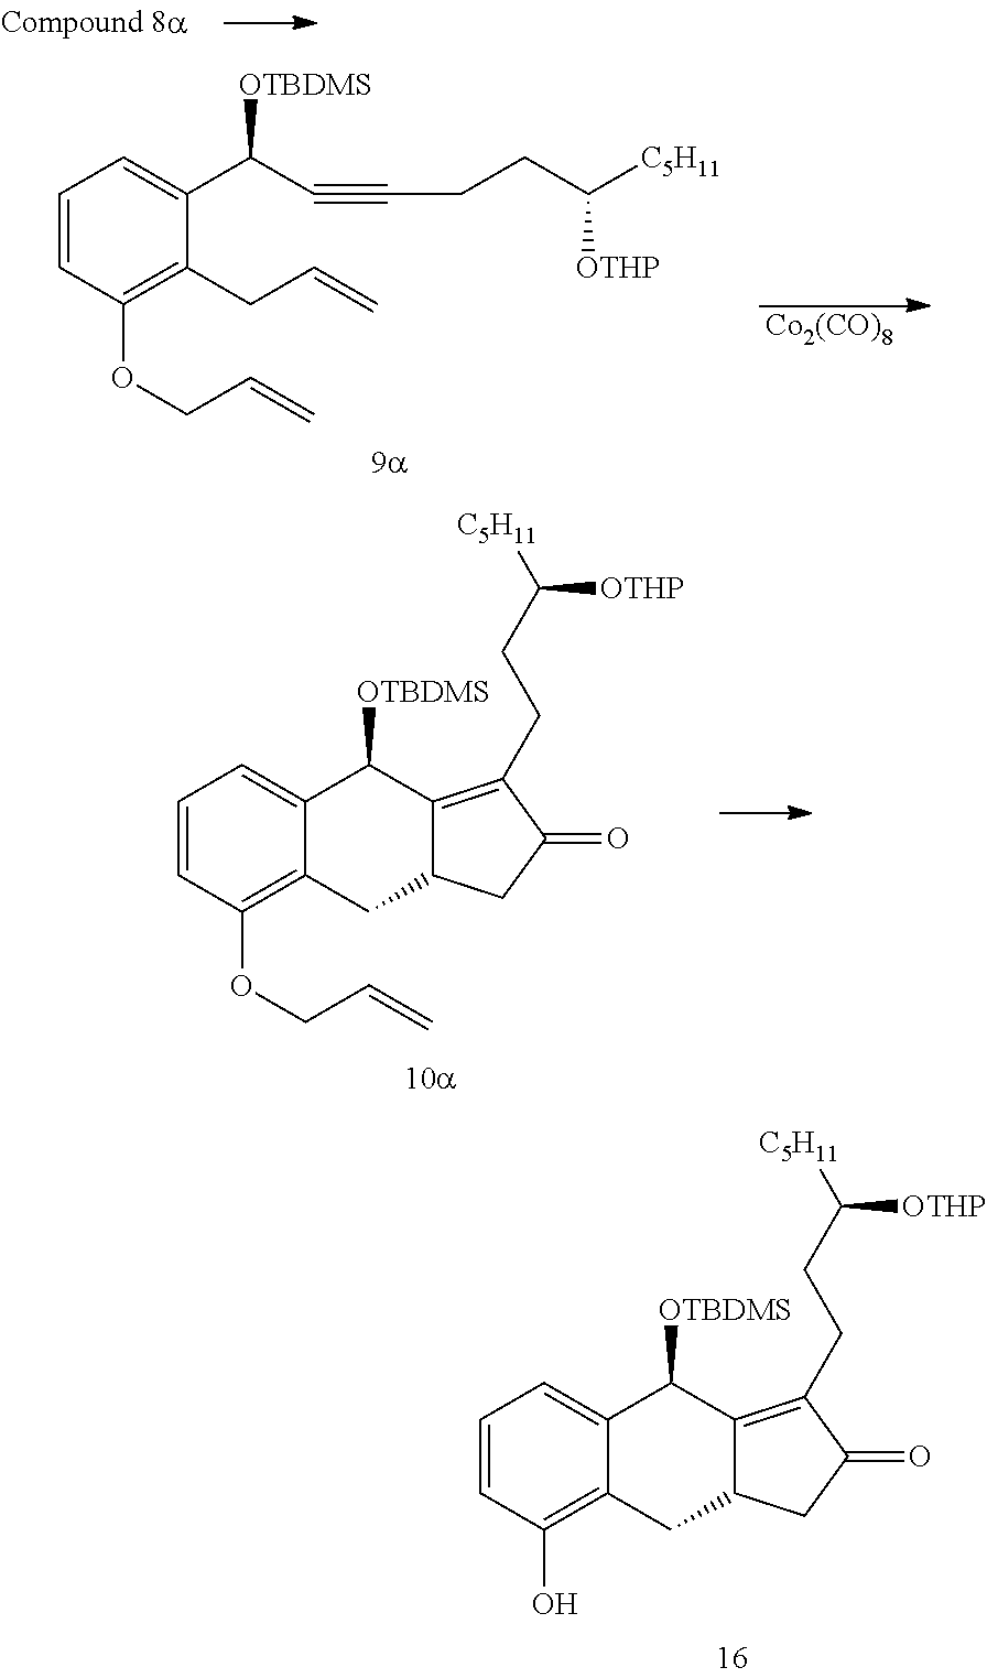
C1=CC(O)=C2C(=C1)C([OTBDMS])C1=C(CCC([C5H11])[OTHP])C(=O)CC1C2.[Co2(CO)8].C1=CC(OCC=C)=C(CC=C)C(C(C#CCCC([C5H11])[OTHP])[OTBDMS])=C1.C1=CC(OCC=C)=C2C(=C1)C([OTBDMS])C1=C(CCC([C5H11])[OTHP])C(=O)CC1C2
